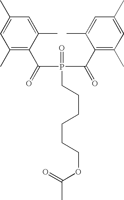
C1(C)=C(C(=O)P(C(=O)C2=C(C)C=C(C)C=C2C)(=O)CCCCCCOC(C)=O)C(C)=CC(C)=C1
